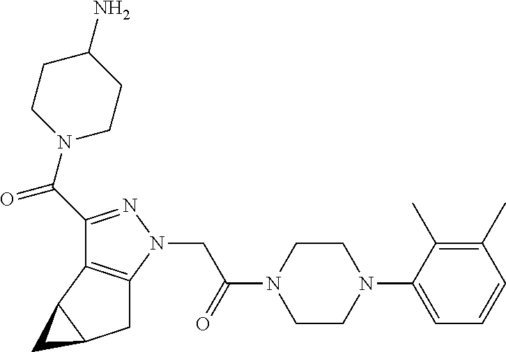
C(N1CCC(N)CC1)(=O)C1=NN(CC(N2CCN(C3=CC=CC(C)=C3C)CC2)=O)C2=C1C1C(C2)C1
